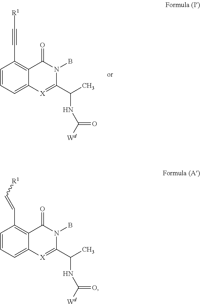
C1=C2C(=C(C=C[R1])C=C1)C(=O)N(B)C(C(C)NC([Wd])=O)=[X]2.C1=C2C(=C(C#C[R1])C=C1)C(=O)N(B)C(C(C)NC([Wd])=O)=[X]2
